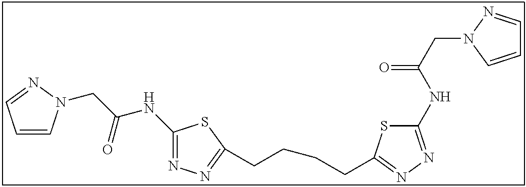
C1(NC(CN2C=CC=N2)=O)=NN=C(CCCCC2=NN=C(NC(CN3C=CC=N3)=O)S2)S1
